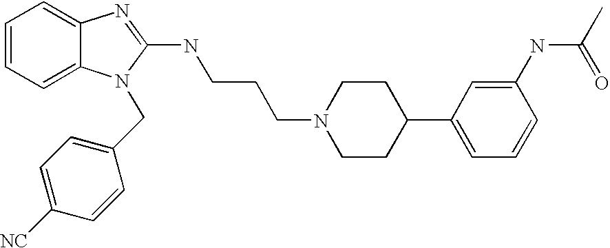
C1=CC=C2C(=C1)N=C(NCCCN1CCC(C3=CC=CC(NC(C)=O)=C3)CC1)N2CC1=CC=C([NC])C=C1
